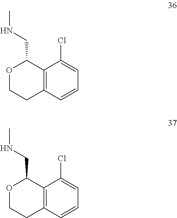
O1CCC2=C(C1CNC)C(Cl)=CC=C2.O1CCC2=C(C1CNC)C(Cl)=CC=C2
